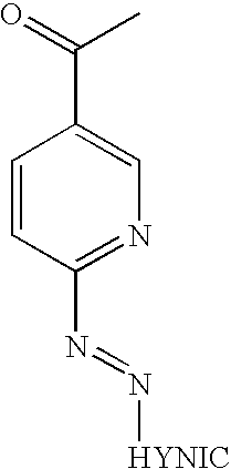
C1(N=N[HYNIC])=NC=C(C(C)=O)C=C1
